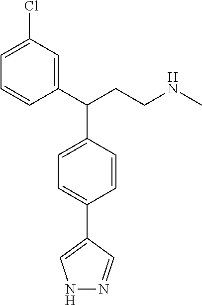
C1(C(CCNC)C2=CC=C(C3=CNN=C3)C=C2)=CC(Cl)=CC=C1
